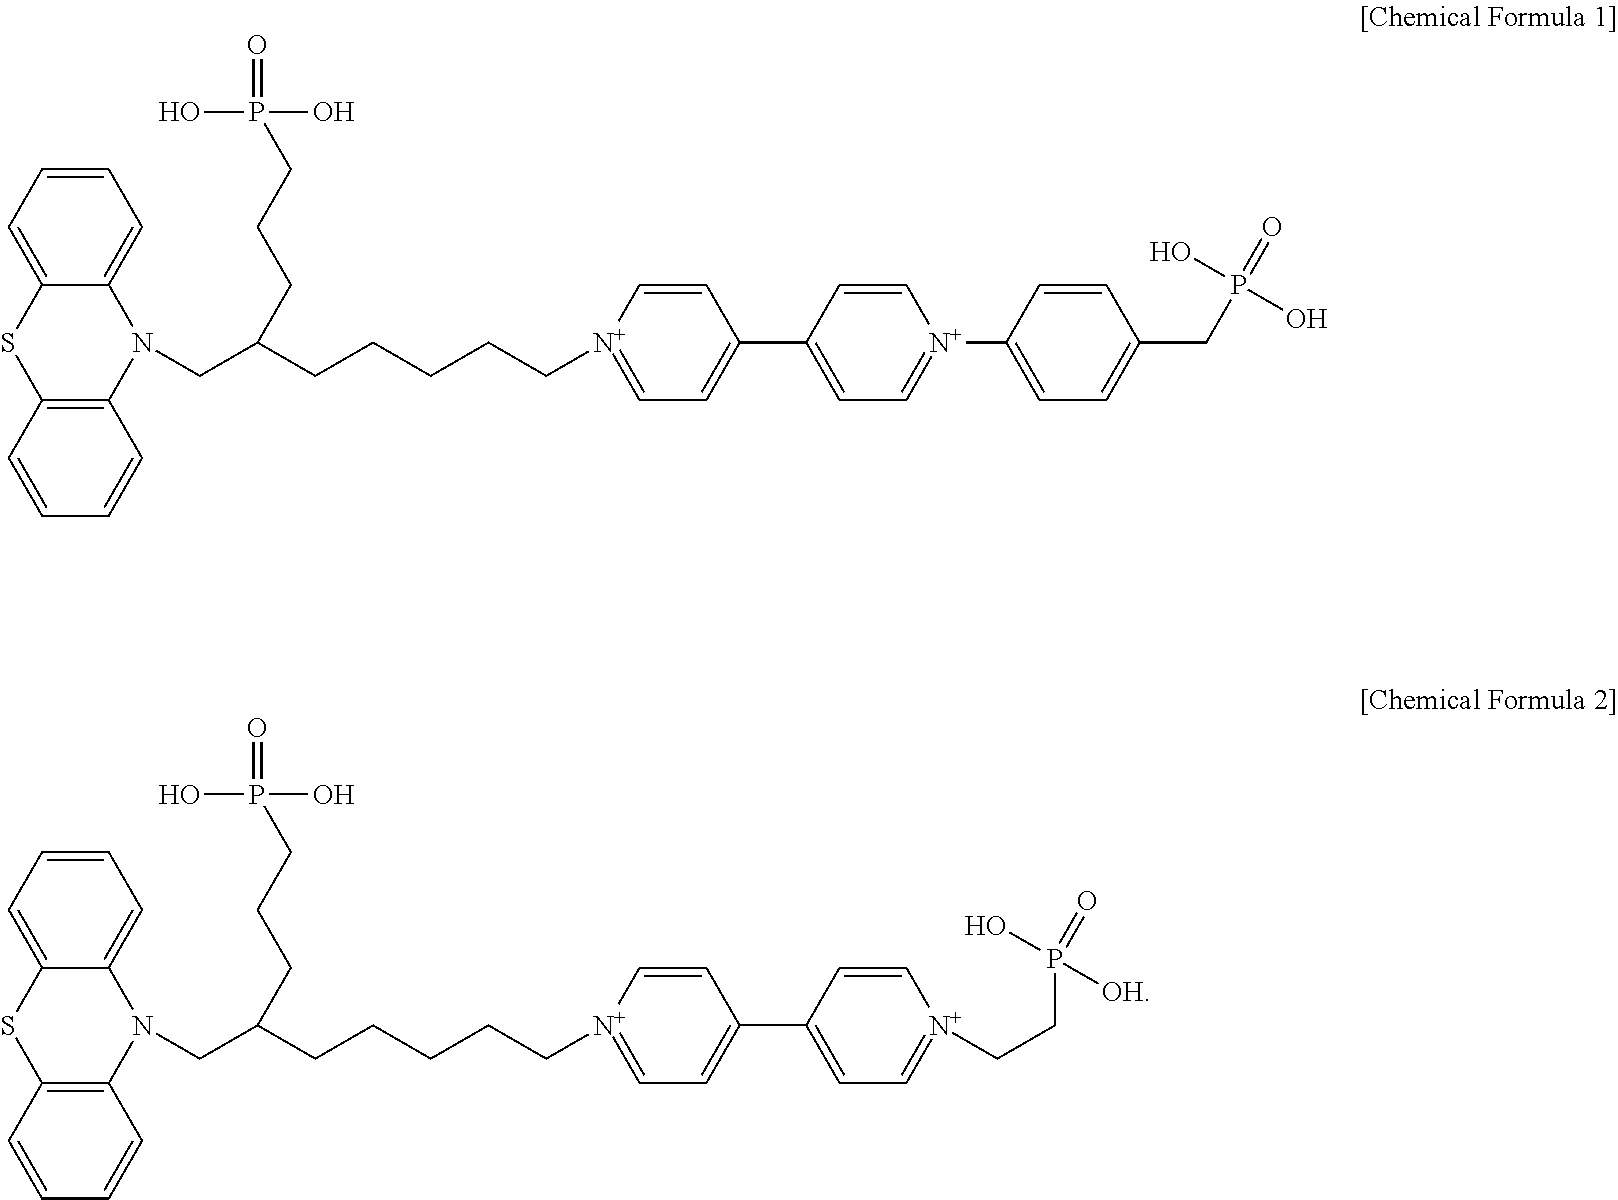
C1=CC(C2=CC=[N+](CCCCCC(CN3C4=CC=CC=C4SC4=C3C=CC=C4)CCCP(=O)(O)O)C=C2)=CC=[N+]1C1=CC=C(CP(=O)(O)O)C=C1.C1=CC(C2=CC=[N+](CCCCCC(CN3C4=CC=CC=C4SC4=C3C=CC=C4)CCCP(=O)(O)O)C=C2)=CC=[N+]1CCP(=O)(O)[OH]
